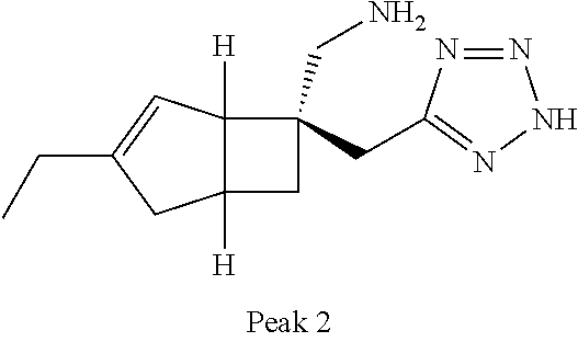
C12([H])C([H])(C=C(CC)C1)C(CN)(CC1=NNN=N1)C2
